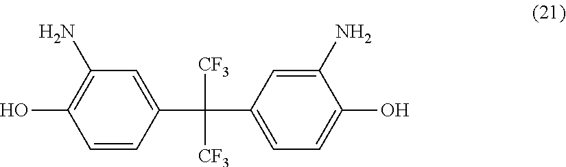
C1=CC(C(C2=CC=C(O)C(N)=C2)([CF3])[CF3])=CC(N)=C1O
